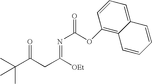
CC(C(CC([OEt])=NC(=O)OC1=C2C(=CC=C1)C=CC=C2)=O)(C)C
